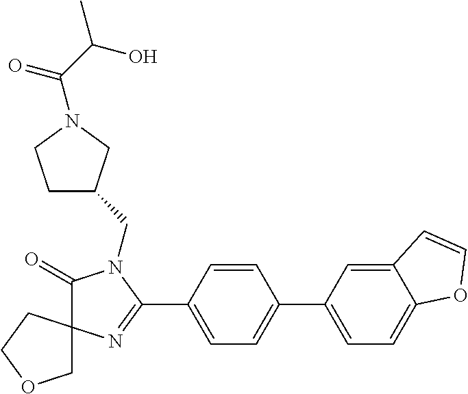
C1(=O)N(CC2CCN(C(C(O)C)=O)C2)C(C2=CC=C(C3=CC=C4C(=C3)C=CO4)C=C2)=NC12COCC2
